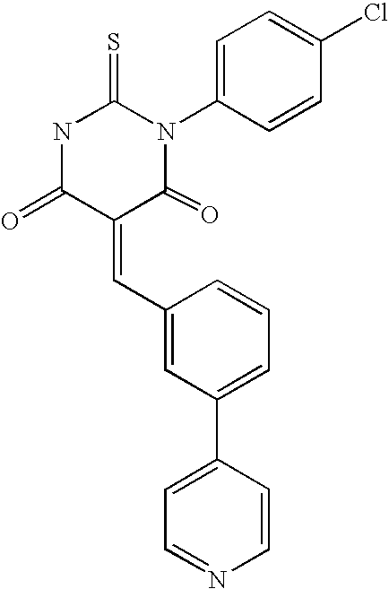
N1C(=O)C(=CC2=CC(C3=CC=NC=C3)=CC=C2)C(=O)N(C2=CC=C(Cl)C=C2)C1=S
